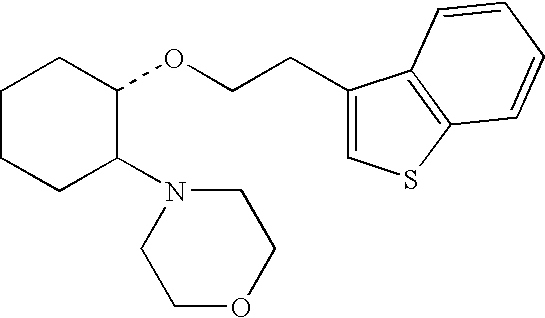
C1CCC(N2CCOCC2)C(OCCC2=CSC3=C2C=CC=C3)C1
